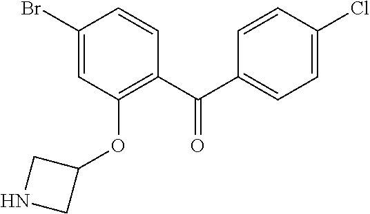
C1(Br)=CC(OC2CNC2)=C(C(C2=CC=C(Cl)C=C2)=O)C=C1
